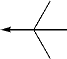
CC(C)(C)->C
